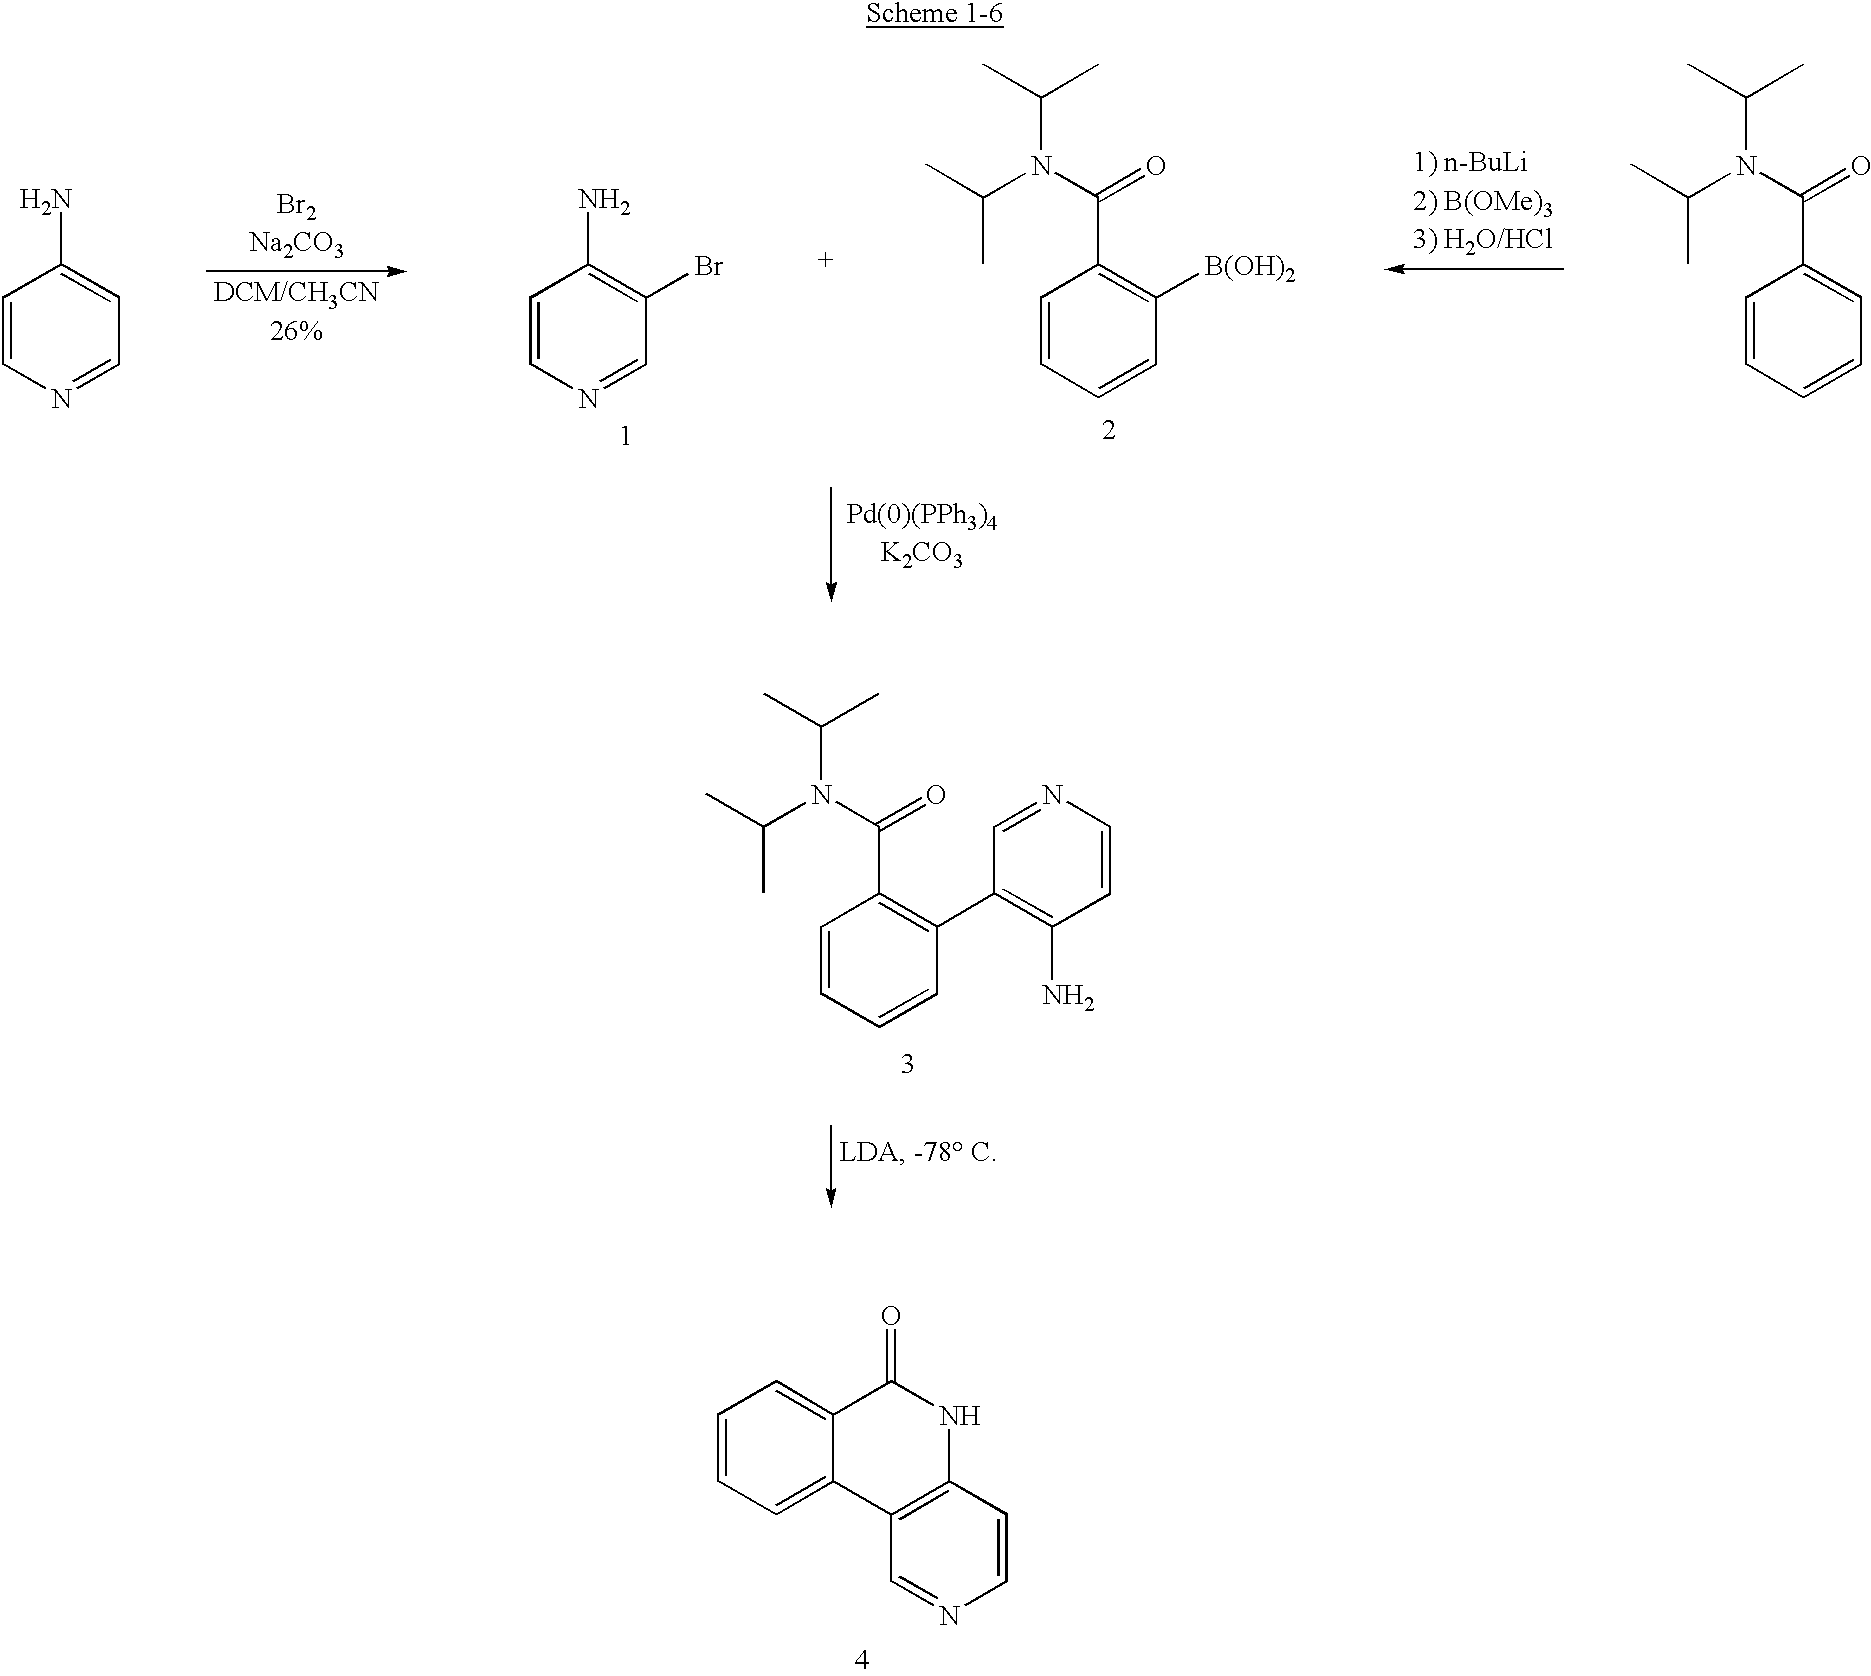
C1=CN=CC=C1N.C1=CC=CC=C1C(N(C(C)C)C(C)C)=O.C1=CN=CC(Br)=C1N.C1=CC=CC([B(OH)2])=C1C(N(C(C)C)C(C)C)=O.C1=CC=C2C(=C1)C(=O)NC1=C2C=NC=C1.C1=CC=CC(C2=C(N)C=CN=C2)=C1C(N(C(C)C)C(C)C)=O
